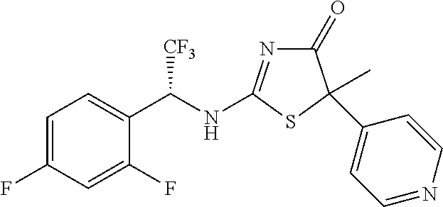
C1=C(F)C=C(F)C(C(NC2=NC(=O)C(C3=CC=NC=C3)(C)S2)[CF3])=C1
